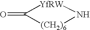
[YfRW]1C(=O)[(CH2)6]N1
